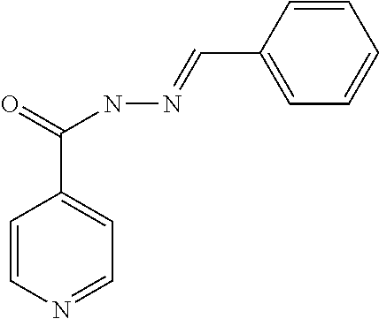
C1=CN=CC=C1C(NN=CC1=CC=CC=C1)=O
